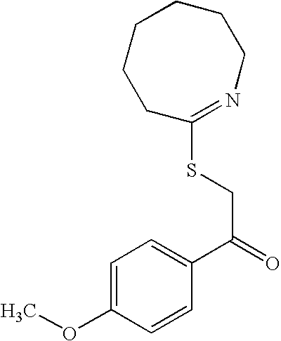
C1CCC(SCC(=O)C2=CC=C(OC)C=C2)=NCCC1
